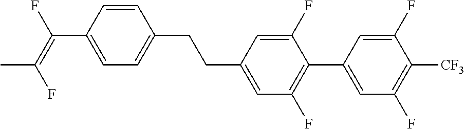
C1=CC(C(=C(F)C)F)=CC=C1CCC1=CC(F)=C(C2=CC(F)=C([CF3])C(F)=C2)C(F)=C1
